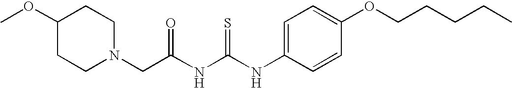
COC1CCN(CC(NC(NC2=CC=C(OCCCCC)C=C2)=S)=O)CC1
